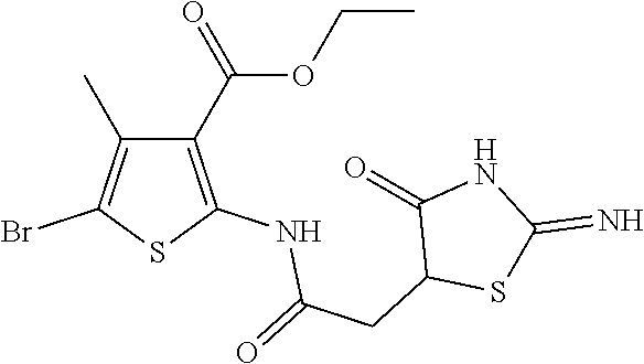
C1(C(OCC)=O)=C(NC(=O)CC2SC(=N)NC2=O)SC(Br)=C1C
